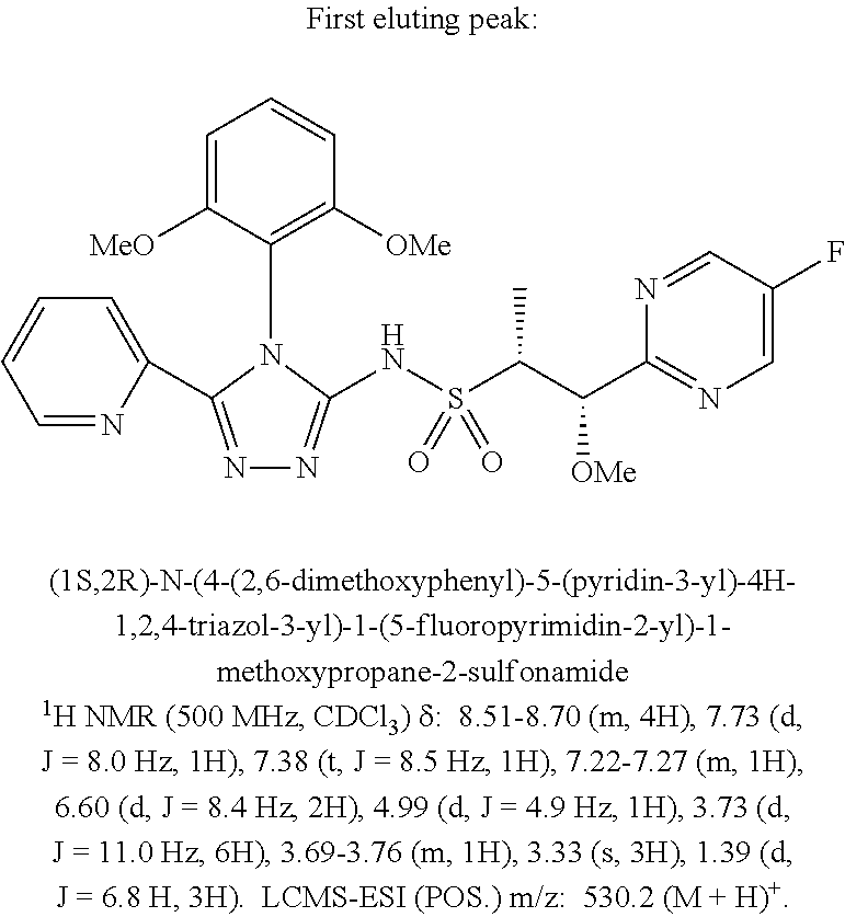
C1=NC(C2=NN=C(NS(C(C(C3=NC=C(F)C=N3)[OMe])C)(=O)=O)N2C2=C([OMe])C=CC=C2[MeO])=CC=C1
